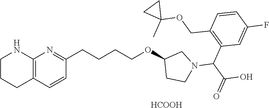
C1=CC2=C(N=C1CCCCOC1CCN(C(C3=C(COC4(C)CC4)C=CC(F)=C3)C(O)=O)C1)NCCC2.[HCOOH]
